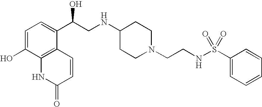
C1=C(O)C2=C(C(C(CNC3CCN(CCNS(C4=CC=CC=C4)(=O)=O)CC3)O)=C1)C=CC(=O)N2
